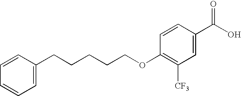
C1=C(C(O)=O)C=CC(OCCCCCC2=CC=CC=C2)=C1[CF3]
